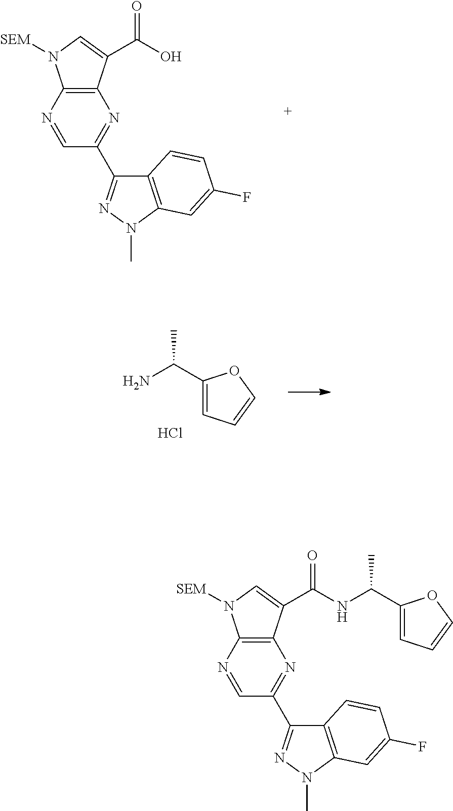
C12=C(N=CC(C3=NN(C)C4=C3C=CC(F)=C4)=N1)N([SEM])C=C2C(O)=O.C1(C(C)N)=CC=CO1.Cl.C12=C(N=CC(C3=NN(C)C4=C3C=CC(F)=C4)=N1)N([SEM])C=C2C(NC(C1=CC=CO1)C)=O
